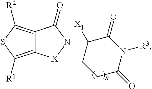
C12=C([R2])SC([R1])=C1[X]N(C1([X1])CCC(=O)N([R3])C1=O)C2=O
